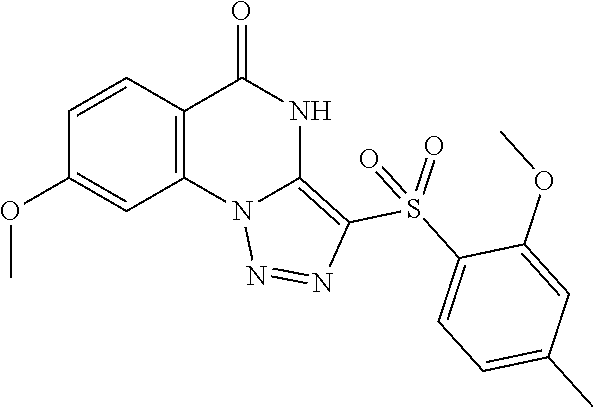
C1(OC)=CC2=C(C=C1)C(=O)NC1=C(S(C3=CC=C(C)C=C3OC)(=O)=O)N=NN21
